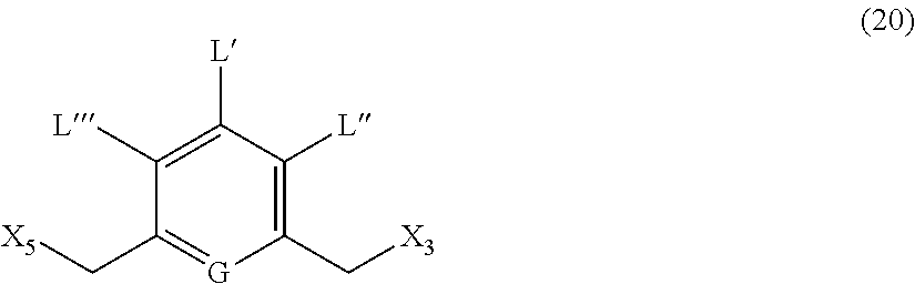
C1(C[X3])=C([L])C([L])=C([L])C(C[X5])=[G]1
